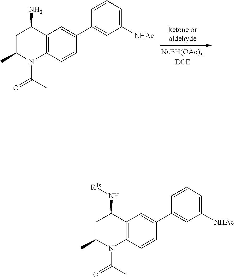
C12=C(N(C(=O)C)C(C)CC1N)C=CC(C1=CC([NHAc])=CC=C1)=C2.C12=C(N(C(=O)C)C(C)CC1N[R4b])C=CC(C1=CC([NHAc])=CC=C1)=C2
